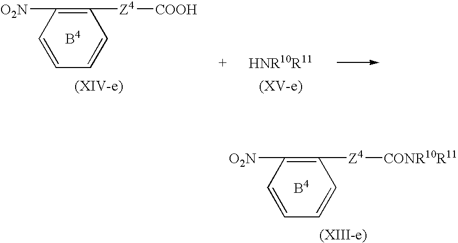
C1([Z4][CONR10R11])=C([O2N])C=CC=C1.C1([Z4][COOH])=C([O2N])C=CC=C1
